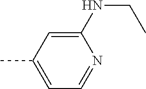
C1(NCC)=CC(C)=CC=N1
